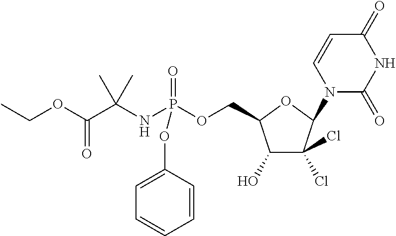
C1(O)C(Cl)(Cl)C(N2C(=O)NC(=O)C=C2)OC1COP(NC(C(OCC)=O)(C)C)(=O)OC1=CC=CC=C1
